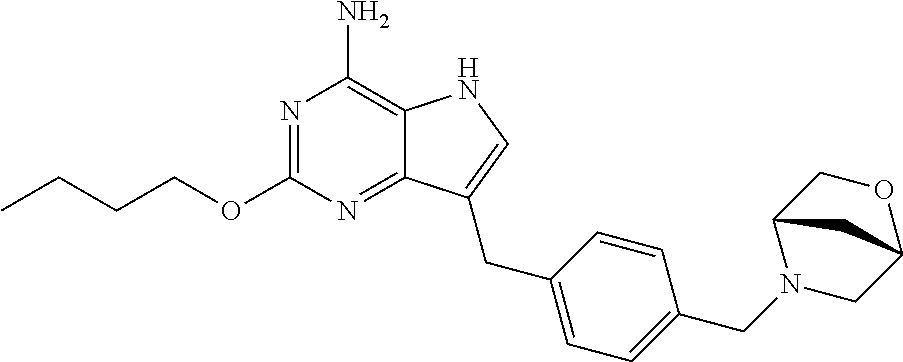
N1=C(OCCCC)N=C2C(=C1N)NC=C2CC1=CC=C(CN2CC3OCC2C3)C=C1
